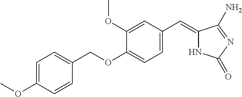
O(C1=CC(C=C2NC(=O)N=C2N)=CC=C1OCC1=CC=C(OC)C=C1)C
